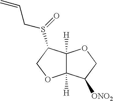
C12([H])C([H])(C(S(CC=C)=O)CO1)OCC2[ONO2]
